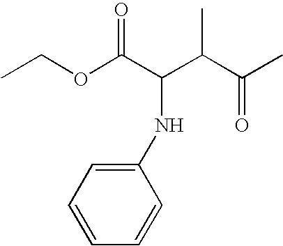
CCOC(C(C(C(C)=O)C)NC1=CC=CC=C1)=O
